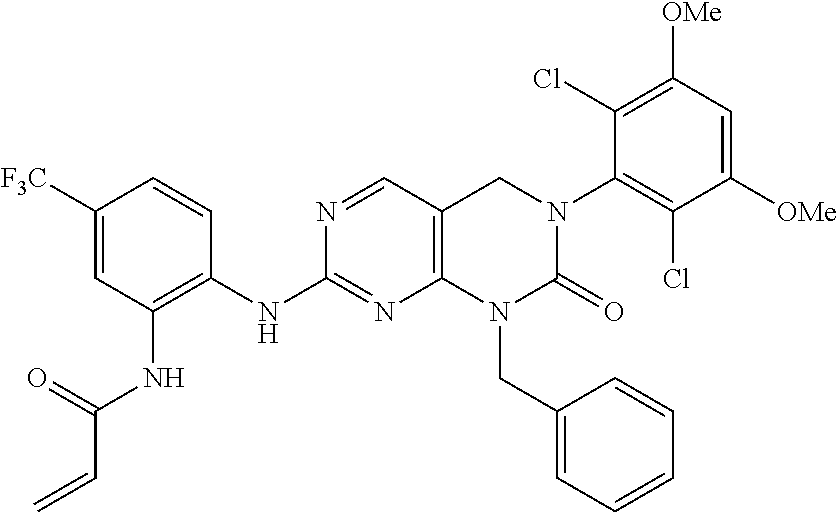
C1([F3C])=CC(NC(C=C)=O)=C(NC2=NC3=C(C=N2)CN(C2=C(Cl)C([OMe])=CC([OMe])=C2Cl)C(=O)N3CC2=CC=CC=C2)C=C1
